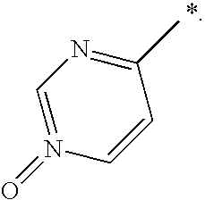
C1=N(=O)C=CC(C)=N1
